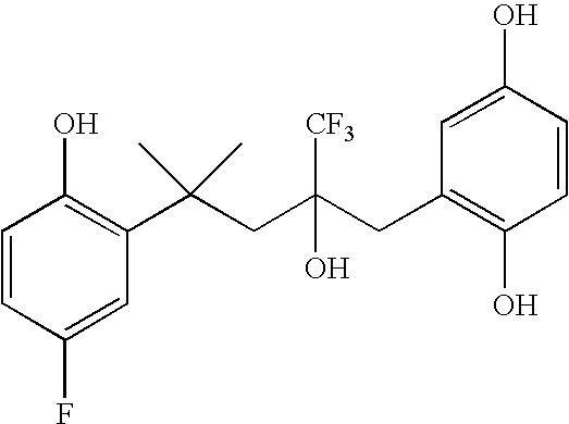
C1(F)=CC(C(CC(CC2=C(O)C=CC(O)=C2)(O)[CF3])(C)C)=C(O)C=C1
